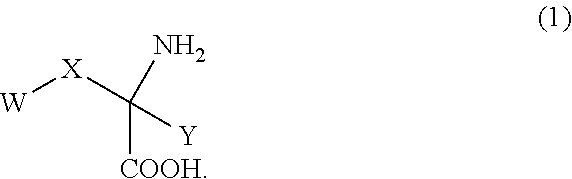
[W][X]C([Y])(N)[COOH]
